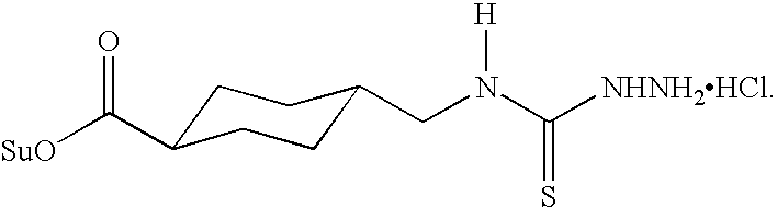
[SuO]C(=O)C1CCC(CN(C([NHNH2HCl])=S)[H])CC1
